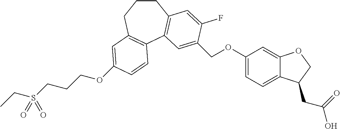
C1CCC2=C(C3=C1C=C(F)C(COC1=CC=C4C(=C1)OCC4CC(=O)O)=C3)C=CC(OCCCS(CC)(=O)=O)=C2
